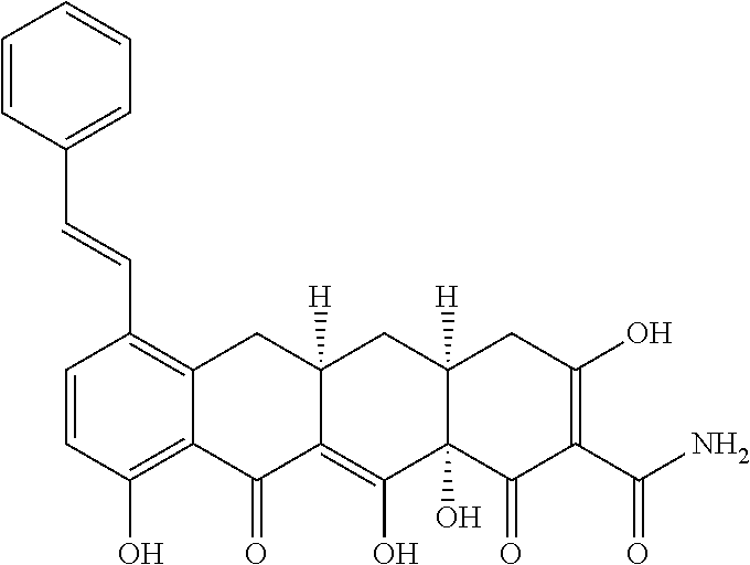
C1=CC(O)=C2C(=C1C=CC1=CC=CC=C1)CC1([H])C(=C(O)C3(O)C([H])(C1)CC(O)=C(C(N)=O)C3=O)C2=O
